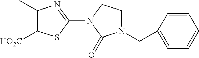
C1(C)=C([HO2C])SC(N2CCN(CC3=CC=CC=C3)C2=O)=N1
